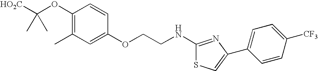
[HO2C]C(OC1=C(C)C=C(OCCNC2=NC(C3=CC=C([CF3])C=C3)=CS2)C=C1)(C)C
